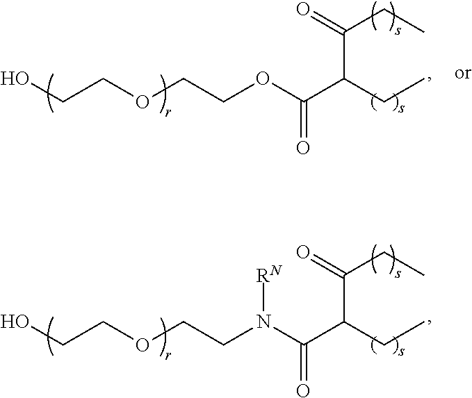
OCCOCCOC(C(CC)C(=O)CC)=O.OCCOCCN(C(C(CC)C(=O)CC)=O)[RN]
